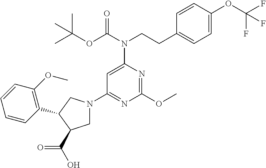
C1=CC(CCN(C2=CC(N3CC(C(O)=O)C(C4=C(OC)C=CC=C4)C3)=NC(OC)=N2)C(OC(C)(C)C)=O)=CC=C1OC(F)(F)F
